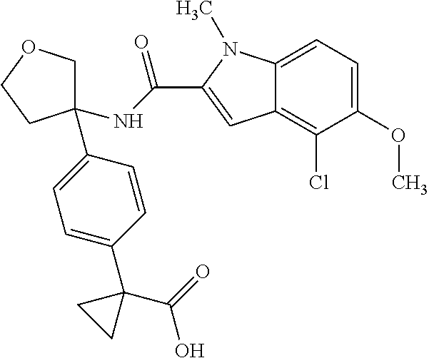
C1(C2=CC=C(C3(C(=O)O)CC3)C=C2)(NC(=O)C2=CC3=C(Cl)C(OC)=CC=C3N2C)COCC1
